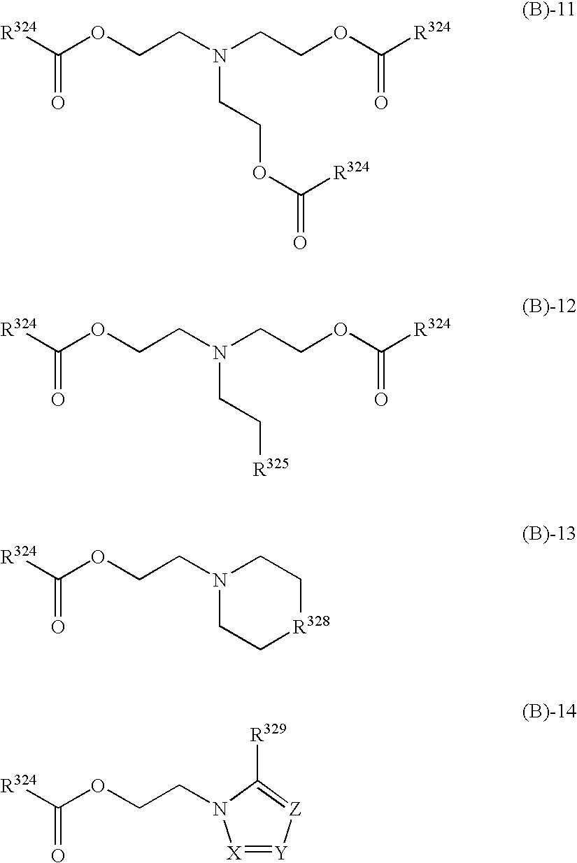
[R324]C(OCCN(CCOC([R324])=O)CCOC(=O)[R324])=O.[R324]C(OCCN(CCOC([R324])=O)CC[R325])=O.[R324]C(OCCN1CC[R328]CC1)=O.[X]1=[Y][Z]=C([R329])N1CCOC([R324])=O
